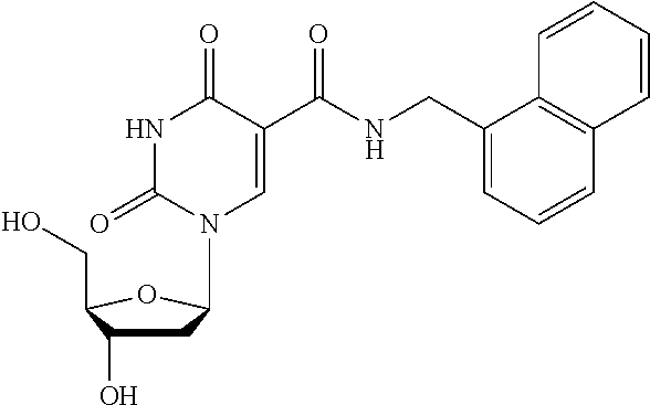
C1C(O)C(CO)OC1N1C=C(C(NCC2=CC=CC3=C2C=CC=C3)=O)C(=O)NC1=O
